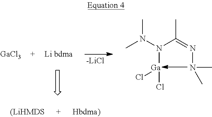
CN(N(C(=NN(C)C)C)[Ga](Cl)Cl)C.[GaCl3].[-LiCl]
